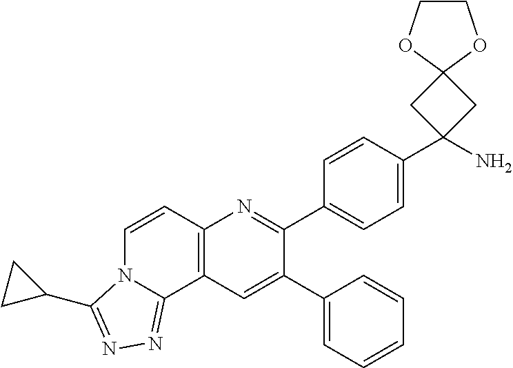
C1(C2=CC3=C(N=C2C2=CC=C(C4(N)CC5(C4)OCCO5)C=C2)C=CN2C3=NN=C2C2CC2)=CC=CC=C1
